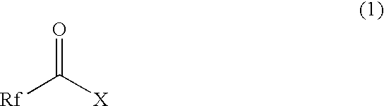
[Rf]C([X])=O
